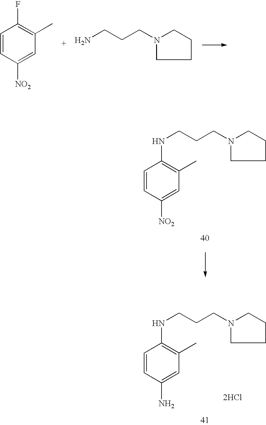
C1=CC([NO2])=CC(C)=C1F.C(CCN1CCCC1)N.N(CCCN1CCCC1)C1=C(C)C=C([NO2])C=C1.[2HCl].N(CCCN1CCCC1)C1=C(C)C=C(N)C=C1
